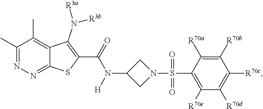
C1(C)=NN=C2C(=C1C)C(N([R3a])[R3b])=C(C(N(C1CN(S(C3=C([R70e])C([R70d])=C([R70c])C([R70b])=C3[R70a])(=O)=O)C1)[H])=O)S2
